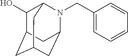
C1(O)C2CC3CC(N(CC4=CC=CC=C4)C1C3)C2
